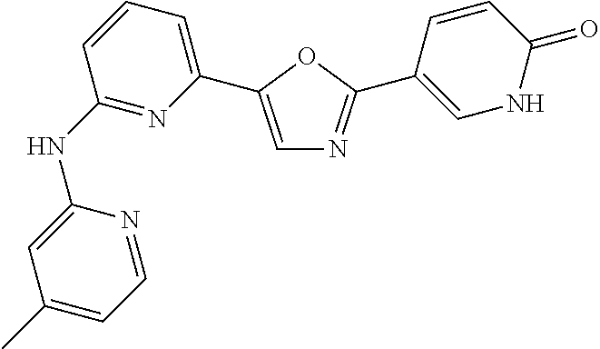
C1(NC2=NC(C3=CN=C(C4=CNC(=O)C=C4)O3)=CC=C2)=CC(C)=CC=N1
